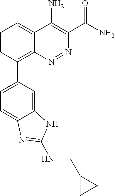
C1=CC(C2=CC=C3C(=C2)NC(NCC2CC2)=N3)=C2C(=C1)C(N)=C(C(N)=O)N=N2
